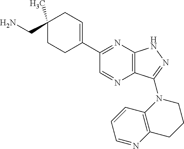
C1(CN)(C)CC=C(C2=NC3=C(N=C2)C(N2CCCC4=C2C=CC=N4)=NN3)CC1
